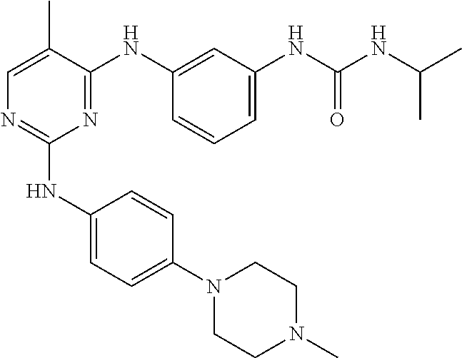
C1(NC2=CC=C(N3CCN(C)CC3)C=C2)=NC=C(C)C(NC2=CC(NC(NC(C)C)=O)=CC=C2)=N1
